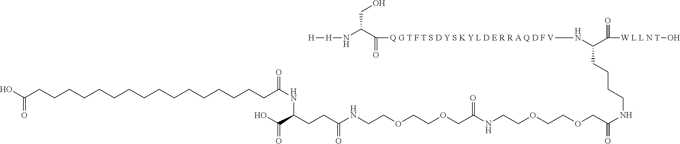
[H][H]NC(C([Q G T F T S D Y S K Y L D E R R A Q D F V]NC(C([W L L N T]O)=O)CCCCNC(=O)COCCOCCNC(COCCOCCNC(CCC(C(O)=O)NC(=O)CCCCCCCCCCCCCCCCC(O)=O)=O)=O)=O)CO
